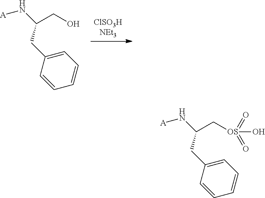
C(O)C(CC1=CC=CC=C1)N[A].C([OS](=O)(=O)O)C(CC1=CC=CC=C1)N[A]
